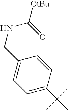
C1=C(C(C)(C)C)C=CC(CNC([OtBu])=O)=C1
